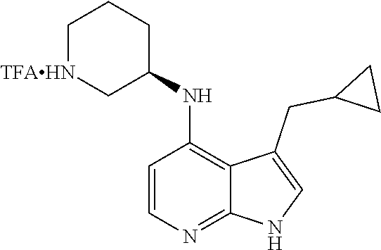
C1=CN=C2C(=C1NC1CCC[TFAHN]C1)C(CC1CC1)=CN2
